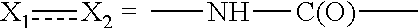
[X1]:[X2 =].CN[C(O)]C
